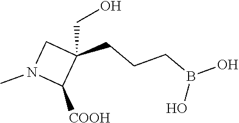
C1(CCCB(O)O)(CO)CN(C)C1[COOH]
